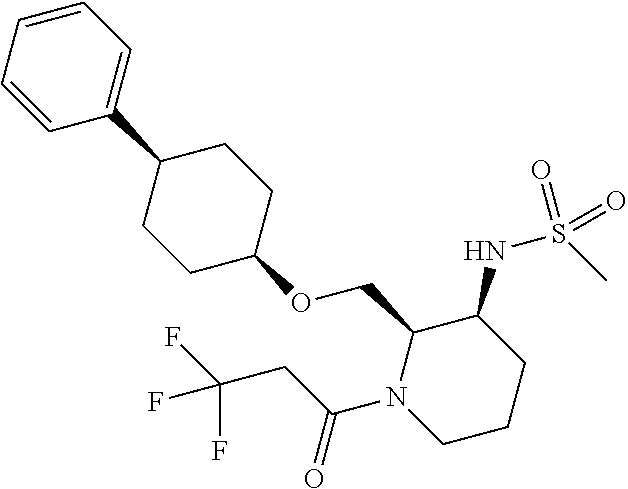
C1=CC=CC(C2CCC(OCC3N(C(CC(F)(F)F)=O)CCCC3NS(C)(=O)=O)CC2)=C1
